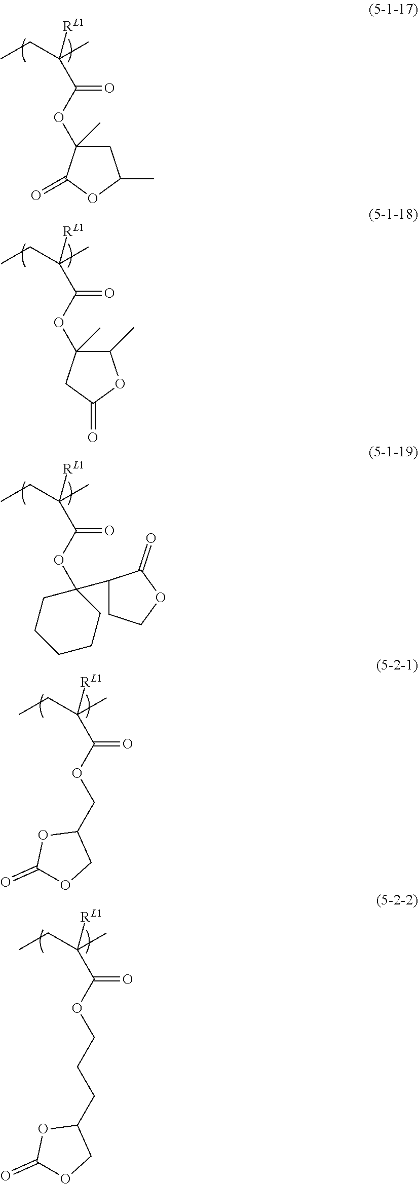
CCC(C)([RL1])C(OC1(C)CC(C)OC1=O)=O.CCC(C)([RL1])C(OC1(C)C(C)OC(=O)C1)=O.CCC(C)([RL1])C(OC1(C2CCOC2=O)CCCCC1)=O.CCC(C)([RL1])C(OCC1OC(=O)OC1)=O.CCC(C)([RL1])C(OCCCC1OC(=O)OC1)=O
